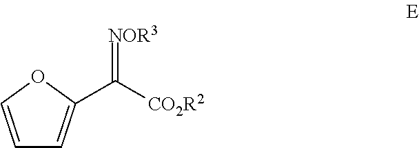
C1=COC(C([CO2R2])=[NOR3])=C1
